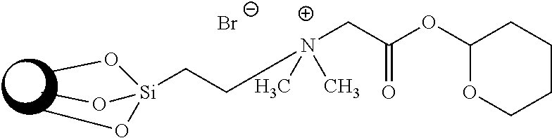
[Br-].[Si](CCC[N+](CC(OC1OCCCC1)=O)(C)C)(OC)(OC)OC
